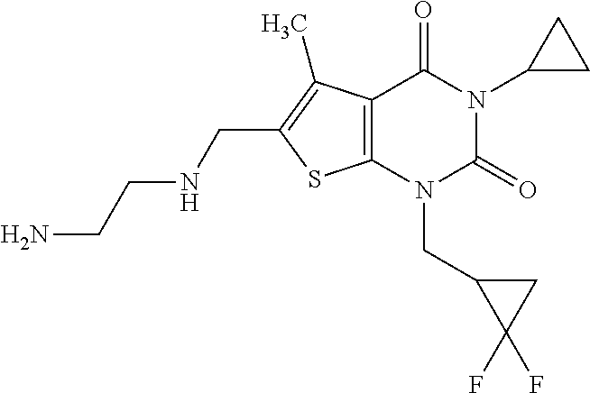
C12=C(N(CC3C(F)(F)C3)C(=O)N(C3CC3)C1=O)SC(CNCCN)=C2C
